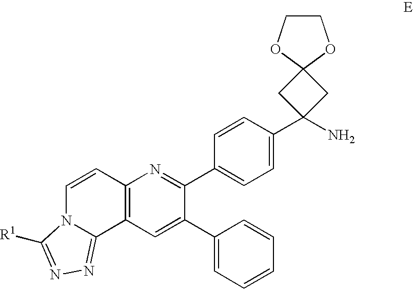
C12=C(C=C(C3=CC=CC=C3)C(C3=CC=C(C4(N)CC5(C4)OCCO5)C=C3)=N1)C1=NN=C([R1])N1C=C2
